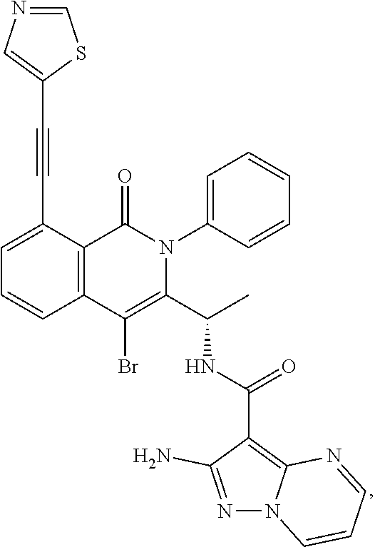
C1=C(C#CC2=CN=CS2)C2=C(C=C1)C(Br)=C(C(C)NC(=O)C1=C3N(N=C1N)C=CC=N3)N(C1=CC=CC=C1)C2=O
